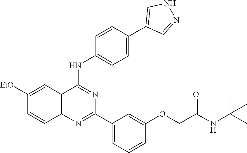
C12=C(N=C(C3=CC=CC(OCC(NC(C)(C)C)=O)=C3)N=C1NC1=CC=C(C3=CNN=C3)C=C1)C=CC([EtO])=C2
